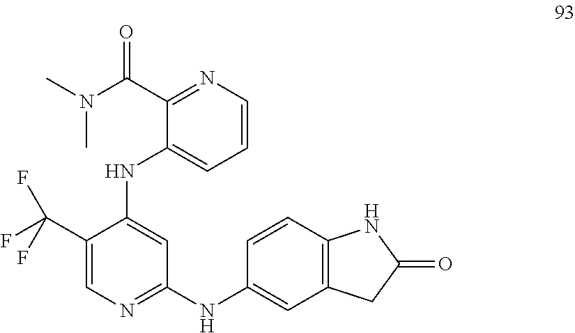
C1(C(N(C)C)=O)=NC=CC=C1NC1=CC(NC2=CC3=C(C=C2)NC(=O)C3)=NC=C1C(F)(F)F
